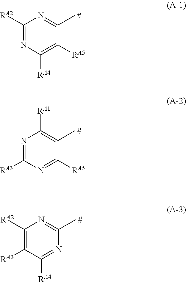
C1([RA2])=NC([RA4])=C([RA5])C(C)=N1.[#].N1=C([RA3])N=C([RA5])C(C)=C1[RA1].[#].C1([RA2])=C([RA3])C([RA4])=NC(C)=N1.[#]
